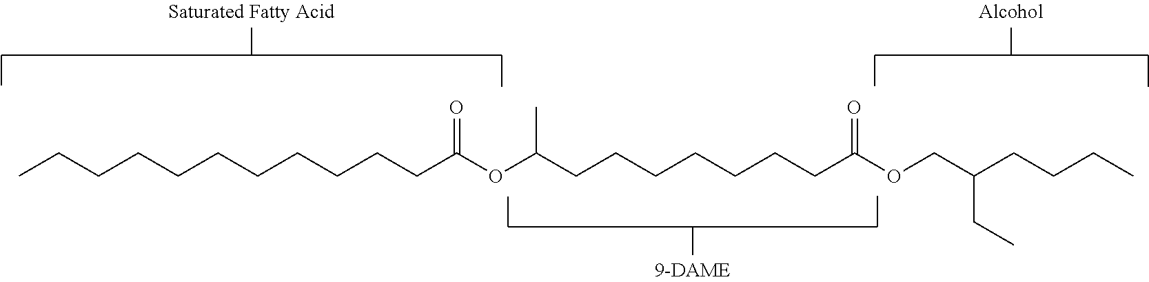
C(CCCCCCCCCC(OC(CCCCCCCC(OCC(CCCC)CC)=O)C)=O)C
